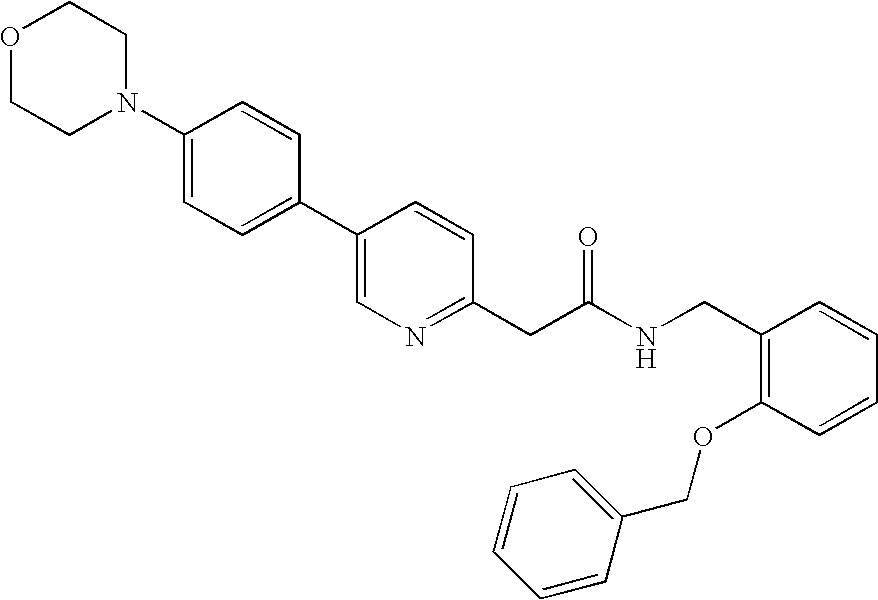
C1(N2CCOCC2)=CC=C(C2=CN=C(CC(NCC3=C(OCC4=CC=CC=C4)C=CC=C3)=O)C=C2)C=C1
